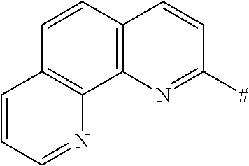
C12=C(N=C([#])C=C1)C1=C(C=C2)C=CC=N1
